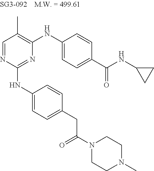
N1=C(NC2=CC=C(CC(N3CCN(C)CC3)=O)C=C2)N=CC(C)=C1NC1=CC=C(C(NC2CC2)=O)C=C1
